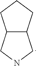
C12C(CCC1)CNC2
